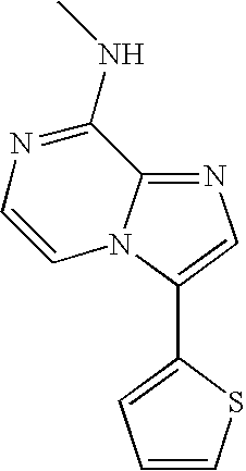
N1=C2N(C(C3=CC=CS3)=C1)C=CN=C2NC
